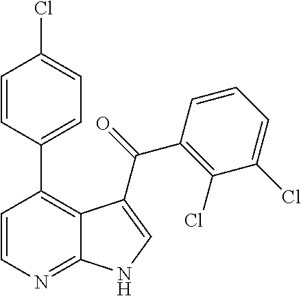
C1=CN=C2C(=C1C1=CC=C(Cl)C=C1)C(C(=O)C1=C(Cl)C(Cl)=CC=C1)=CN2
